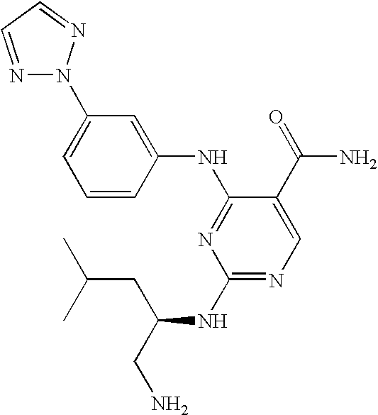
C1=CC(NC2=NC(NC(CN)CC(C)C)=NC=C2C(=O)N)=CC(N2N=CC=N2)=C1
